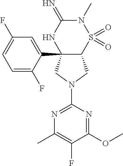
C12(C3=CC(F)=CC=C3F)C(S(=O)(=O)N(C)C(=N)N1)CN(C1=NC(C)=C(F)C(OC)=N1)C2
